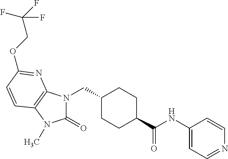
O(CC(F)(F)F)C1=NC2=C(N(C)C(=O)N2CC2CCC(C(NC3=CC=NC=C3)=O)CC2)C=C1
